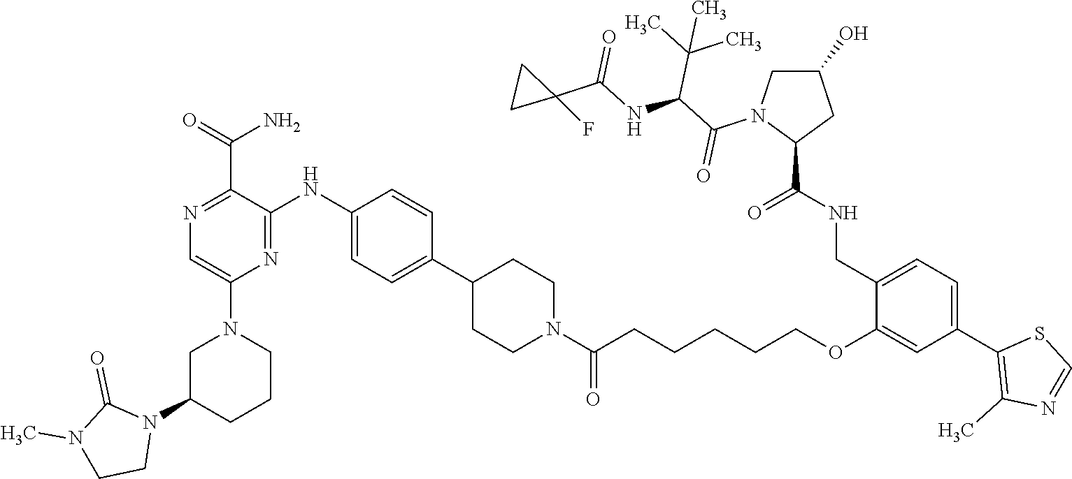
C1C(N2C(=O)N(C)CC2)CCCN1C1=CN=C(C(N)=O)C(NC2=CC=C(C3CCN(C(=O)CCCCCOC4=CC(C5=C(C)N=CS5)=CC=C4CNC(C4CC(O)CN4C(=O)C(C(C)(C)C)NC(=O)C4(F)CC4)=O)CC3)C=C2)=N1
